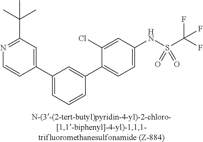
C1(C2=CC=CC(C3=CC=C(NS(C(F)(F)F)(=O)=O)C=C3Cl)=C2)=CC(C(C)(C)C)=NC=C1
